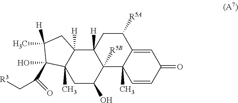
C12([H])C3([H])C(C)(CC(O)C1([R5B])C1(C)C(=CC(=O)C=C1)C([R5A])C2)C(C(C[R3])=O)(O)C([H])(C)C3
